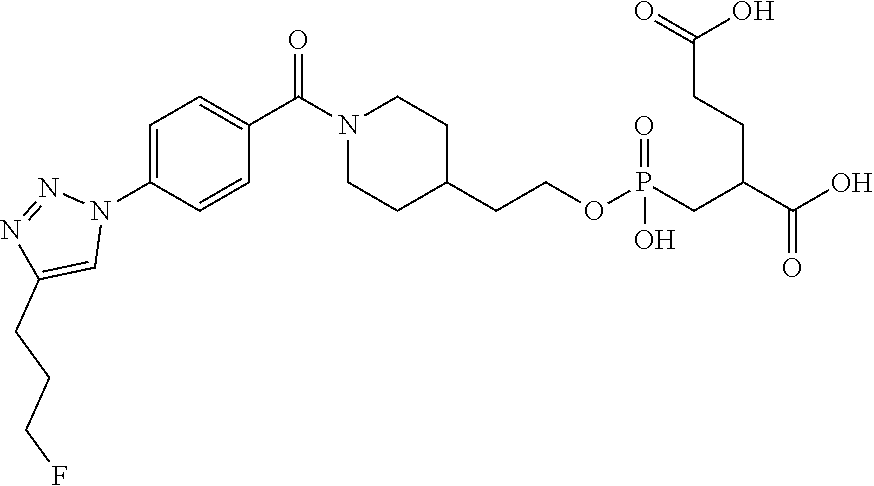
C1=C(N2N=NC(CCCF)=C2)C=CC(C(N2CCC(CCOP(CC(C(O)=O)CCC(=O)O)(=O)O)CC2)=O)=C1
